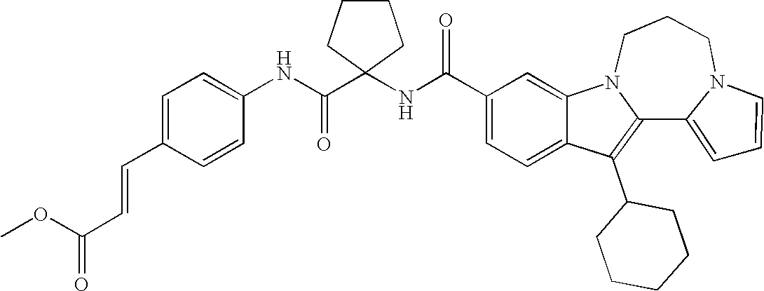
C1(C(NC2(C(NC3=CC=C(C=CC(=O)OC)C=C3)=O)CCCC2)=O)=CC=C2C(=C1)N1C(=C2C2CCCCC2)C2=CC=CN2CCC1
